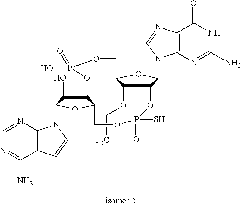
C(OC1C2C(N3C4=C(C(=O)NC(N)=N4)N=C3)OC1COP(O)(=O)OC1C(O)C(N3C4=C(C(N)=NC=N4)C=C3)OC1COP(=O)(S)O2)[F3C]
